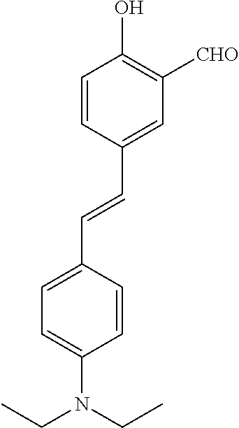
C1=CC(C=CC2=CC=C(N(CC)CC)C=C2)=CC([CHO])=C1O
